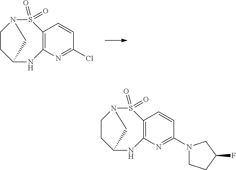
C12=C(N=C(Cl)C=C1)NC1CCN(S2(=O)=O)C1.C12=C(N=C(N3CCC(F)C3)C=C1)NC1CCN(S2(=O)=O)C1
